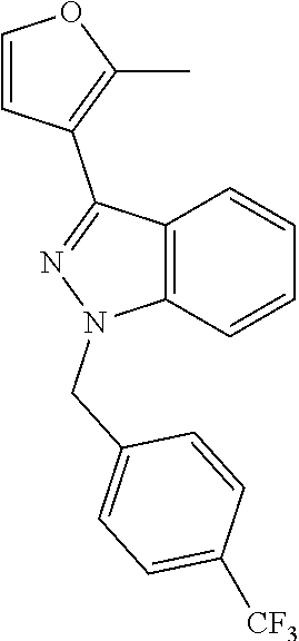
C12=C(C=CC=C1)N(CC1=CC=C([CF3])C=C1)N=C2C1=C(C)OC=C1
